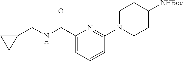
C1(C(NCC2CC2)=O)=CC=CC(N2CCC([NHBoc])CC2)=N1
